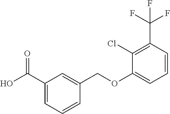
C1(C(O)=O)=CC=CC(COC2=CC=CC(C(F)(F)F)=C2Cl)=C1
